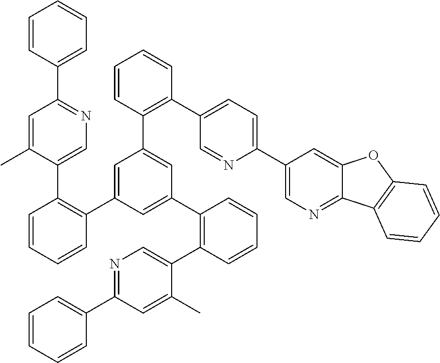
C1=CC(C2=NC=C(C3=C(C4=CC(C5=C(C6=CC=C(C7=CN=C8C(=C7)OC7=C8C=CC=C7)N=C6)C=CC=C5)=CC(C5=C(C6=CN=C(C7=CC=CC=C7)C=C6C)C=CC=C5)=C4)C=CC=C3)C(C)=C2)=CC=C1
